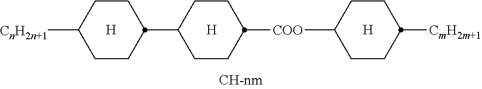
[H].[H].[H].C1CC([COO]C2CCC([CmH2m+1])CC2)CCC1C1CCC([CnH2n+1])CC1
